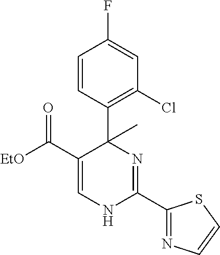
C1=CC(C2(C)C(C(=O)[EtO])=CNC(C3=NC=CS3)=N2)=C(Cl)C=C1F
